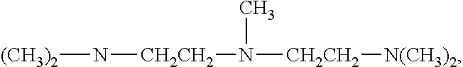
[(CH3)2]N[CH2CH2]N(C)[CH2CH2][N(CH3)2]
